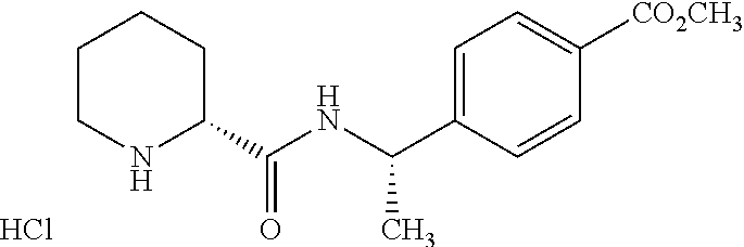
N1C(C(=O)NC(C)C2=CC=C([CO2CH3])C=C2)CCCC1.Cl
